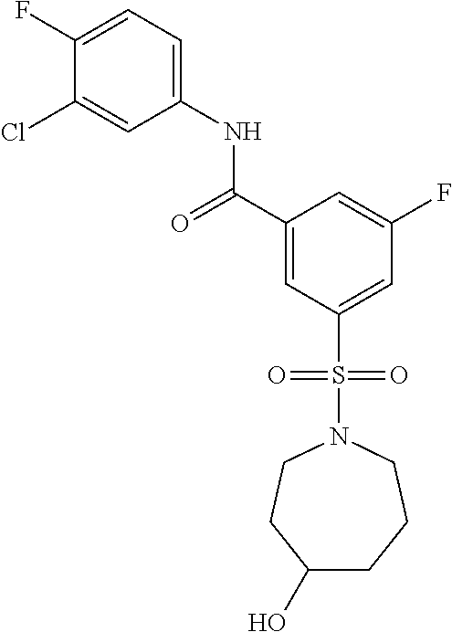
C(C1=CC(S(N2CCCC(O)CC2)(=O)=O)=CC(F)=C1)(=O)NC1=CC=C(F)C(Cl)=C1
